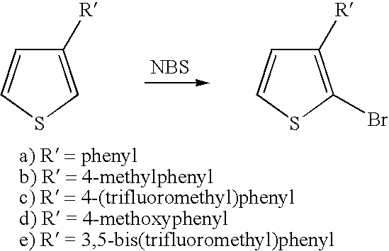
[NBS].C1([R])=CSC=C1.C1([R])=C(Br)SC=C1
